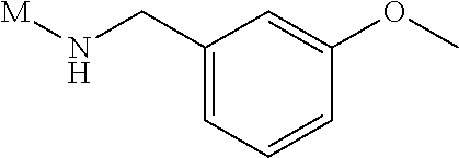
[M]NCC1=CC=CC(OC)=C1
